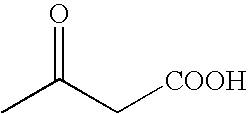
O=C(C[COOH])C
